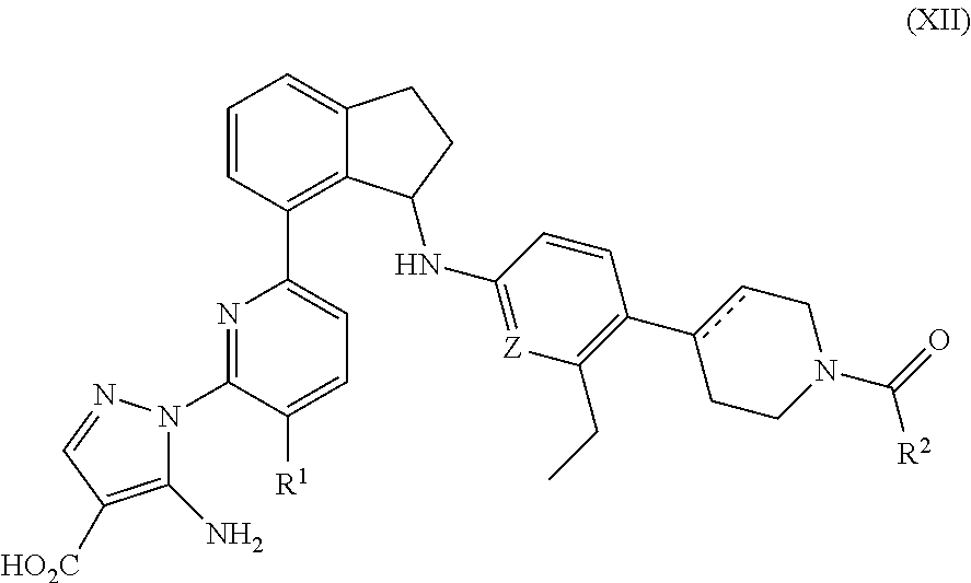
C1=CC(C2=CC=C([R1])C(N3C(N)=C([HO2C])C=N3)=N2)=C2C(=C1)CCC2NC1=[Z]C(CC)=C(c2cCN(C(=O)[R2])CC2)C=C1
